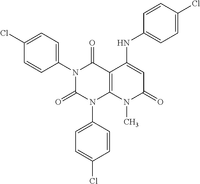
C1(N2C(=O)N(C3=CC=C(Cl)C=C3)C3=C(C2=O)C(NC2=CC=C(Cl)C=C2)=CC(=O)N3C)=CC=C(Cl)C=C1
